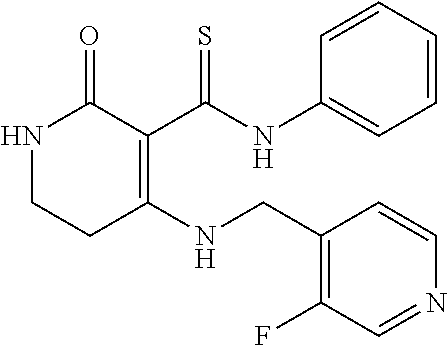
N1CCC(NCC2=C(F)C=NC=C2)=C(C(NC2=CC=CC=C2)=S)C1=O
